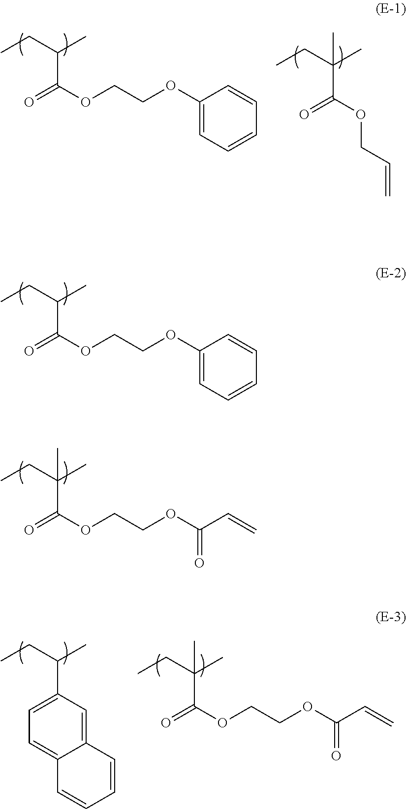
C1(OCCOC(=O)C(CC)C)=CC=CC=C1.C=CCOC(=O)C(CC)(C)C.C1(OCCOC(=O)C(CC)C)=CC=CC=C1.C(=O)(C=C)OCCOC(=O)C(CC)(C)C.C(=O)(C=C)OCCOC(=O)C(CC)(C)C.C1=CC2=CC(C(CC)C)=CC=C2C=C1
